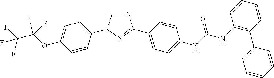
C1=C(OC(C(F)(F)F)(F)F)C=CC(N2C=NC(C3=CC=C(NC(NC4=C(C5=CC=CC=C5)C=CC=C4)=O)C=C3)=N2)=C1
